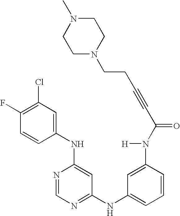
C1(NC2=CC(Cl)=C(F)C=C2)=CC(NC2=CC=CC(N([H])C(C#CCCN3CCN(C)CC3)=O)=C2)=NC=N1
